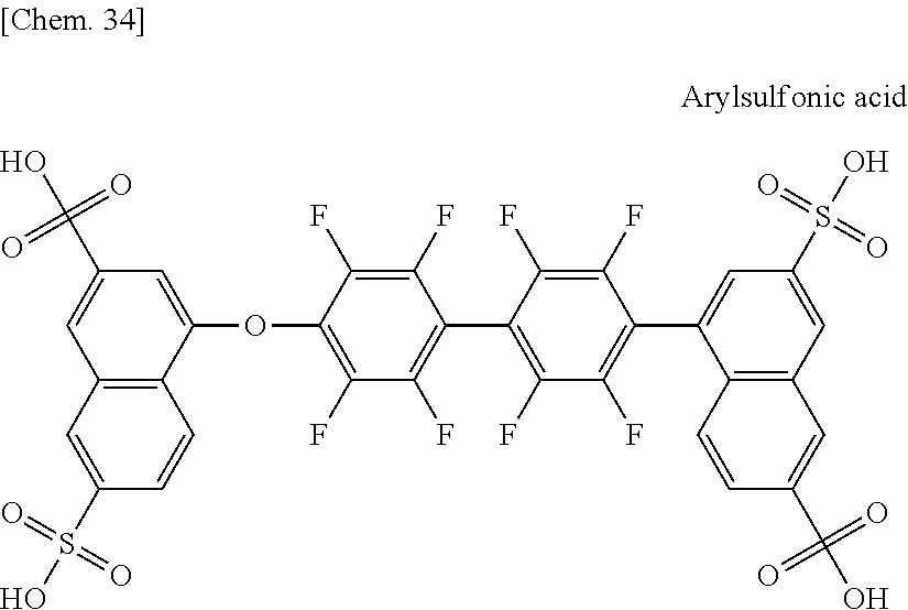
C1(OC2=CC(C(O)(=O)=O)=CC3=C2C=CC(S(O)(=O)=O)=C3)=C(F)C(F)=C(C2=C(F)C(F)=C(C3=CC(S(O)(=O)=O)=CC4=C3C=CC(C(O)(=O)=O)=C4)C(F)=C2F)C(F)=C1F
